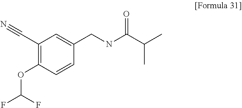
N#CC1=C(OC(F)F)C=CC(CNC(C(C)C)=O)=C1
